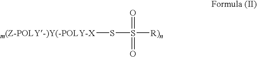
[m(Z-POLY-)Y(-POLY-X]SS([R)n])(=O)=O
